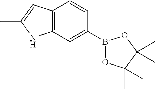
C12=C(C=C(C)N1)C=CC(B1OC(C)(C)C(C)(C)O1)=C2
